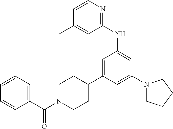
C1=CC(C(N2CCC(C3=CC(NC4=NC=CC(C)=C4)=CC(N4CCCC4)=C3)CC2)=O)=CC=C1
